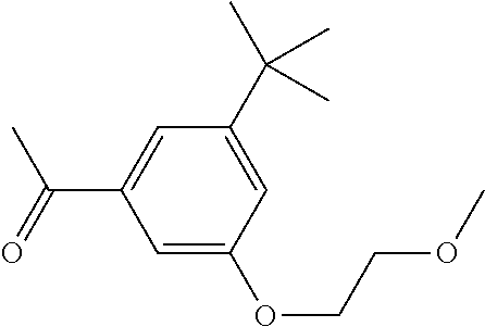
O(C1=CC(C(C)=O)=CC(C(C)(C)C)=C1)CCOC
